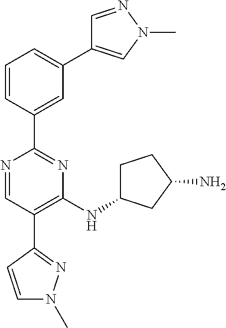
C1=C(C2=NC(NC3CCC(N)C3)=C(C3=NN(C)C=C3)C=N2)C=CC=C1C1=CN(C)N=C1
